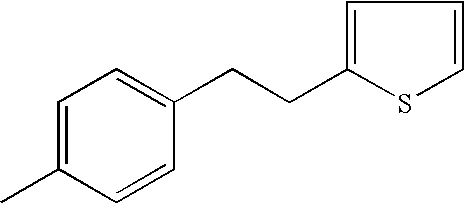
C1=CSC(CCC2=CC=C(C)C=C2)=C1
